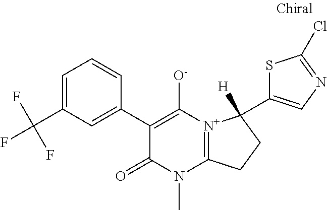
C(C1=CC=CC(C2=C([O-])[N+]3=C(N(C)C2=O)CCC3(C2=CN=C(Cl)S2)[H])=C1)(F)(F)F
